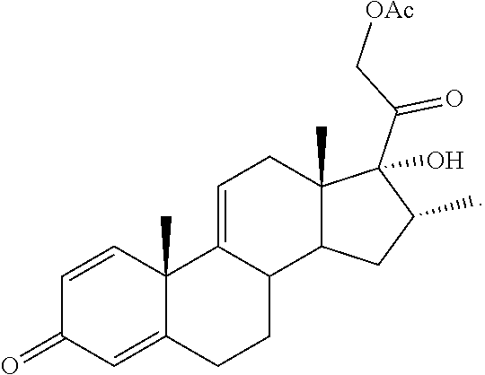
C1=CC2(C)C(=CC1=O)CCC1C2=CCC2(C)C1CC(C)C2(C(=O)C[OAc])O
